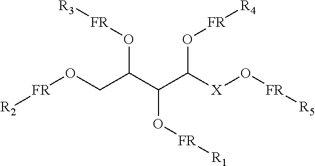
[FR](OCC(C(C([X]O[FR][R5])O[FR][R4])O[FR][R1])O[FR][R3])[R2]
